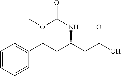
C1=CC=CC(CCC(CC(O)=O)NC(OC)=O)=C1
